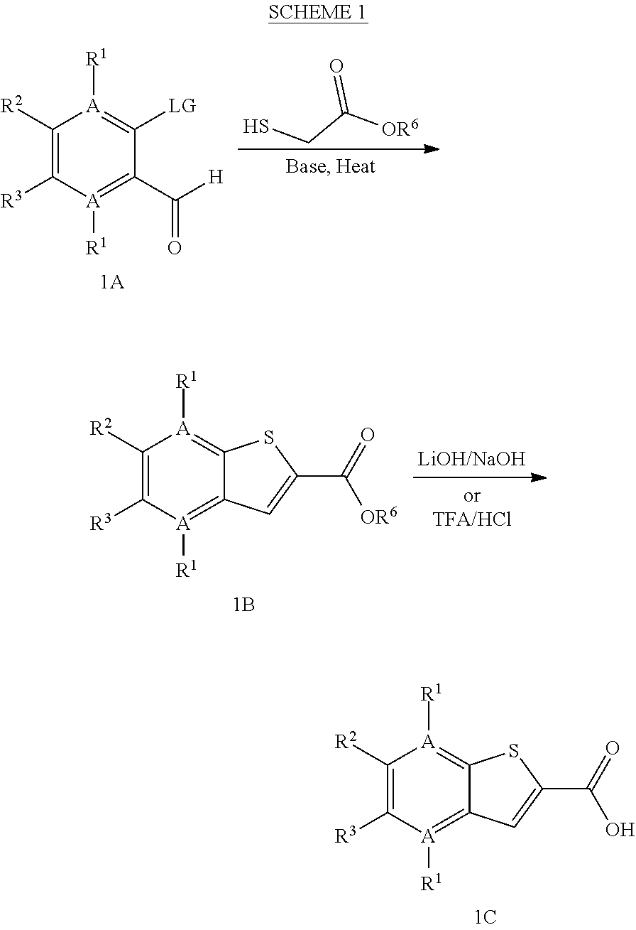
C1([R2])=C([R3])[A]([R1])=C2C(=[A]1[R1])SC(C(O)=O)=C2.C1([R2])=C([R3])[A]([R1])=C(C([H])=O)C([LG])=[A]1[R1].SCC([OR6])=O.C1([R2])=C([R3])[A]([R1])=C2C(=[A]1[R1])SC(C([OR6])=O)=C2
